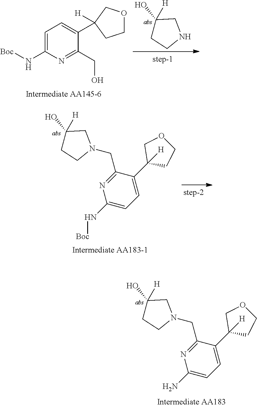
C1=C(N[Boc])N=C(CO)C(C2([H])COCC2)=C1.N1CC(O)([H])CC1.C1(N[Boc])=CC=C(C2([H])CCOC2)C(CN2CC(O)([H])CC2)=N1.C1(N)=CC=C(C2([H])CCOC2)C(CN2CC(O)([H])CC2)=N1
